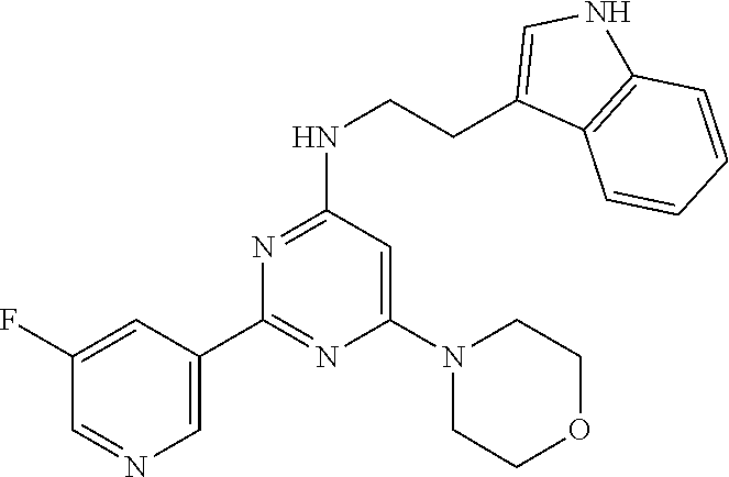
C1=C(C2=NC(N3CCOCC3)=CC(NCCC3=CNC4=C3C=CC=C4)=N2)C=C(F)C=N1
